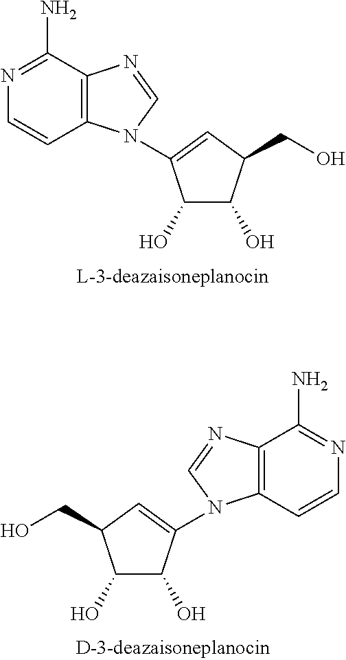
N1=C(N)C2=C(C=C1)N(C1=CC(CO)C(O)C1O)C=N2.N1=C(N)C2=C(C=C1)N(C1=CC(CO)C(O)C1O)C=N2
